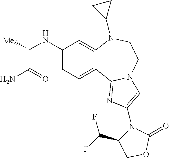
NC(C([Me])NC1=CC=C2C(=C1)N(C1CC1)CCN1C2=NC(N2C(C(F)F)COC2=O)=C1)=O
